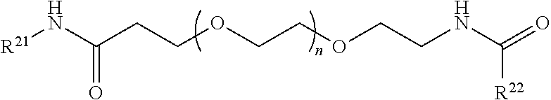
[R21]NC(CCOCCOCCNC(=O)[R22])=O
